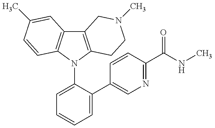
C12=C(N(C3=CC=CC=C3C3=CN=C(C(=O)NC)C=C3)C3=C1C=C(C)C=C3)CCN(C)C2
